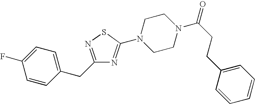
C1=CC(CC2=NSC(N3CCN(C(CCC4=CC=CC=C4)=O)CC3)=N2)=CC=C1F
